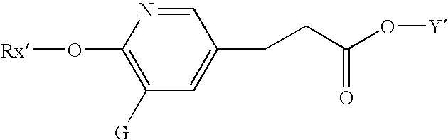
C1(O[Rx])=C([G])C=C(CCC(O[Y])=O)C=N1
